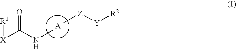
[X](C(NC)=O)[R1].C[Z][Y][R2]
